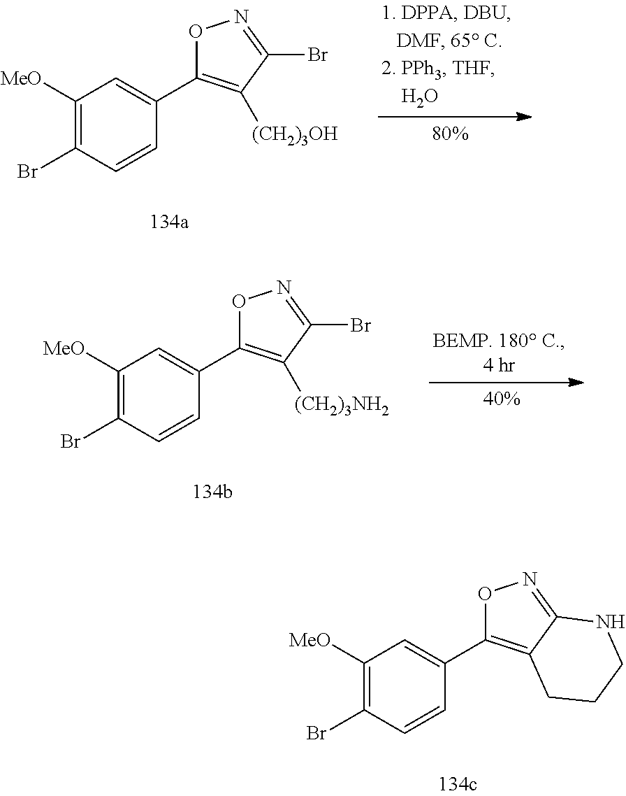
C1([MeO])=C(Br)C=CC(C2=C([(CH2)3OH])C(Br)=NO2)=C1.C1([MeO])=C(Br)C=CC(C2=C([(CH2)3NH2])C(Br)=NO2)=C1.C1([MeO])=C(Br)C=CC(C2=C3C(=NO2)NCCC3)=C1
